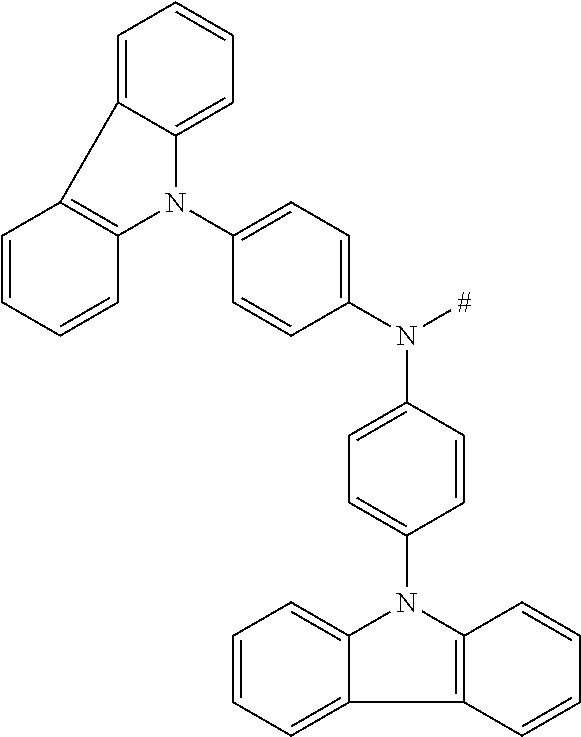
N(C1=CC=C(N2C3=CC=CC=C3C3=C2C=CC=C3)C=C1)([#])C1=CC=C(N2C3=C(C=CC=C3)C3=CC=CC=C23)C=C1
